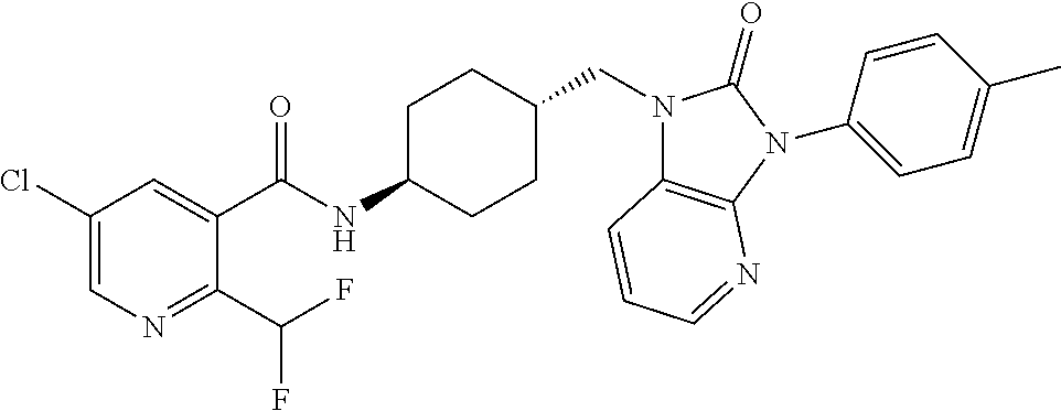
C1(Cl)=CN=C(C(F)F)C(C(NC2CCC(CN3C4=C(N(C5=CC=C(C)C=C5)C3=O)N=CC=C4)CC2)=O)=C1
